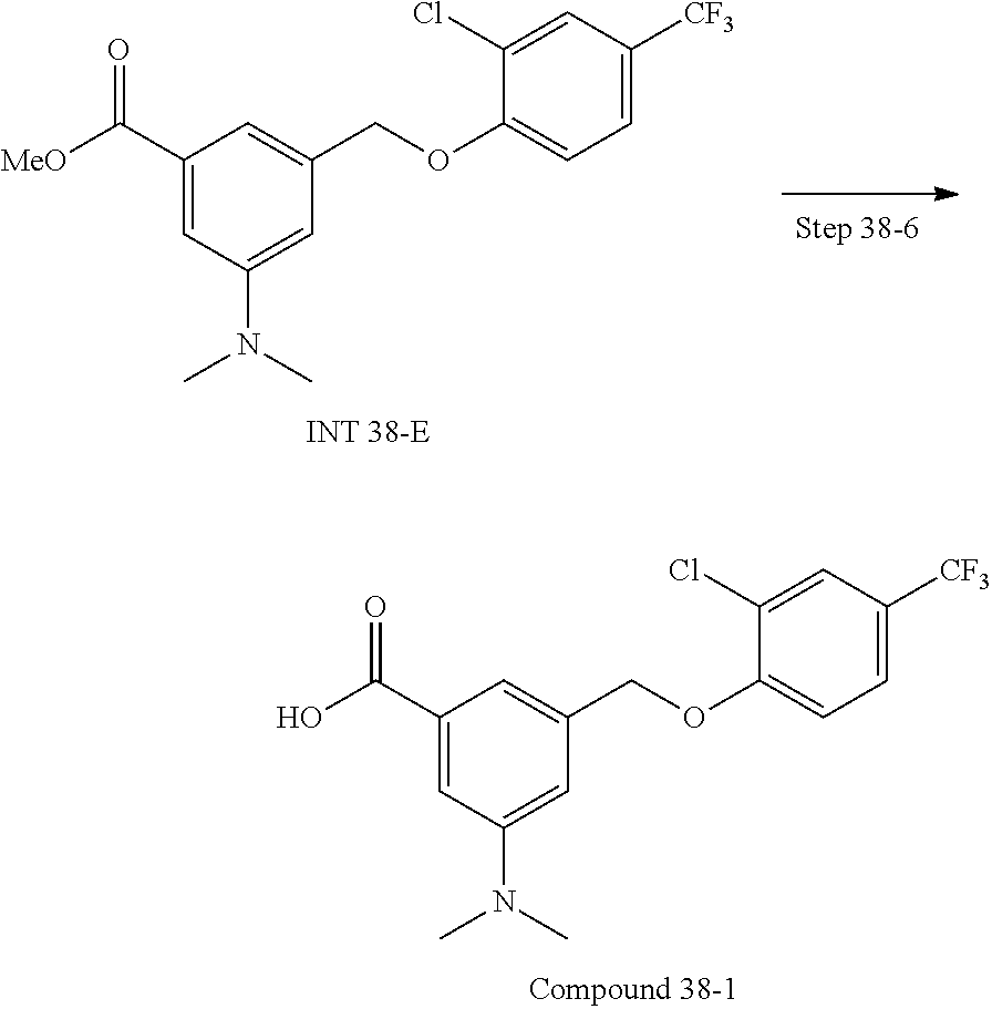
C1(C(O)=O)=CC(N(C)C)=CC(COC2=CC=C([CF3])C=C2Cl)=C1.C1(C([MeO])=O)=CC(N(C)C)=CC(COC2=CC=C([CF3])C=C2Cl)=C1
